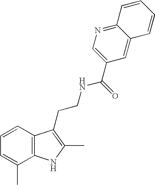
C1=CC2=C(C(C)=C1)NC(C)=C2CCNC(=O)C1=CN=C2C(=C1)C=CC=C2
